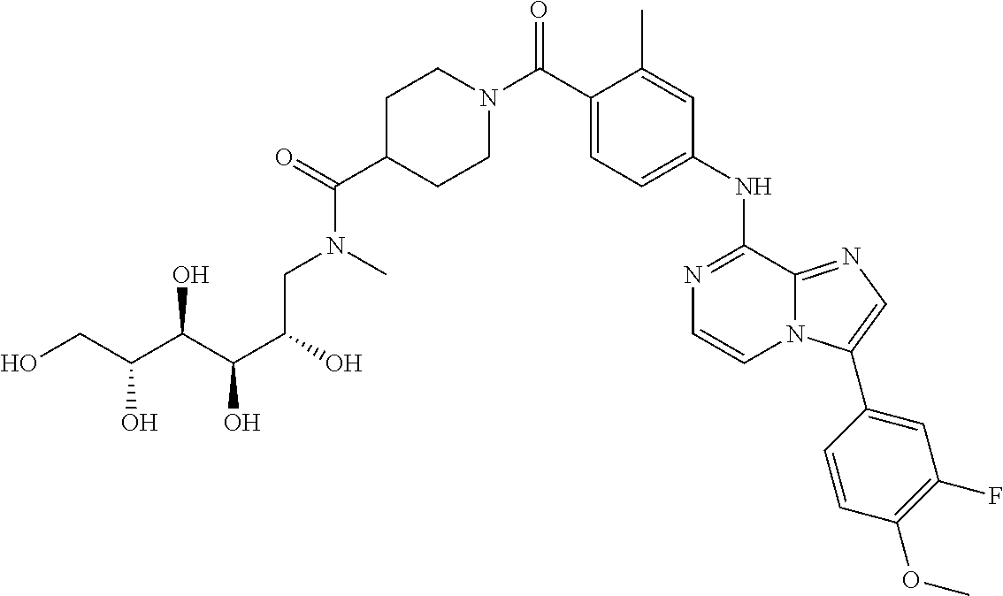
C1(C)=CC(NC2=NC=CN3C2=NC=C3C2=CC(F)=C(OC)C=C2)=CC=C1C(N1CCC(C(N(CC(C(C(C(CO)O)O)O)O)C)=O)CC1)=O
